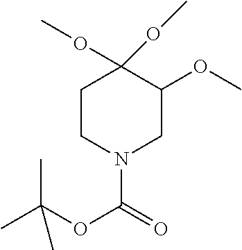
C1CN(C(OC(C)(C)C)=O)CC(OC)C1(OC)OC
